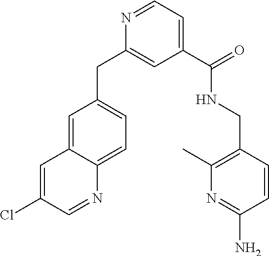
C1=C2C(=CC=C1CC1=CC(C(=O)NCC3=C(C)N=C(N)C=C3)=CC=N1)N=CC(Cl)=C2
